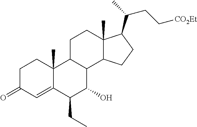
C1C(=O)C=C2C(C)(C1)C1C(C(O)C2CC)C2C(C)(CC1)C(C(C)CC[CO2Et])CC2
